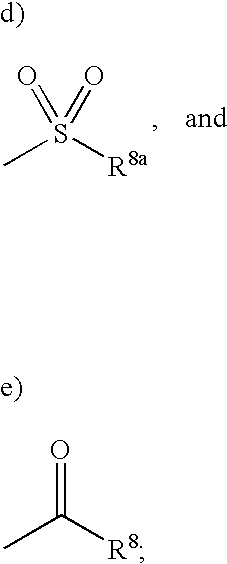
CS([R8a])(=O)=O.CC([R8])=O
